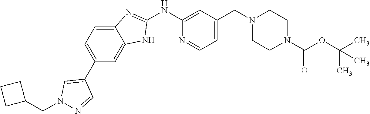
C1(NC2=CC(CN3CCN(C(OC(C)(C)C)=O)CC3)=CC=N2)=NC2=CC=C(C3=CN(CC4CCC4)N=C3)C=C2N1
